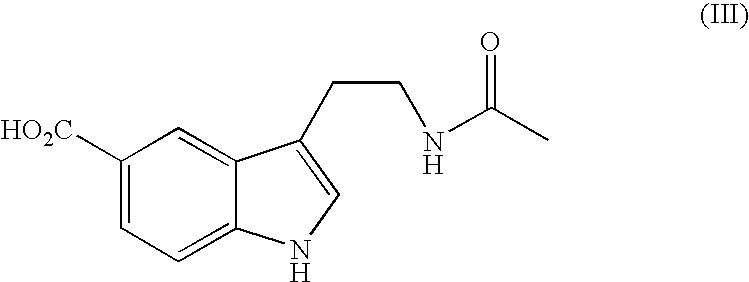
C1([HO2C])=CC=C2C(=C1)C(CCNC(=O)C)=CN2
